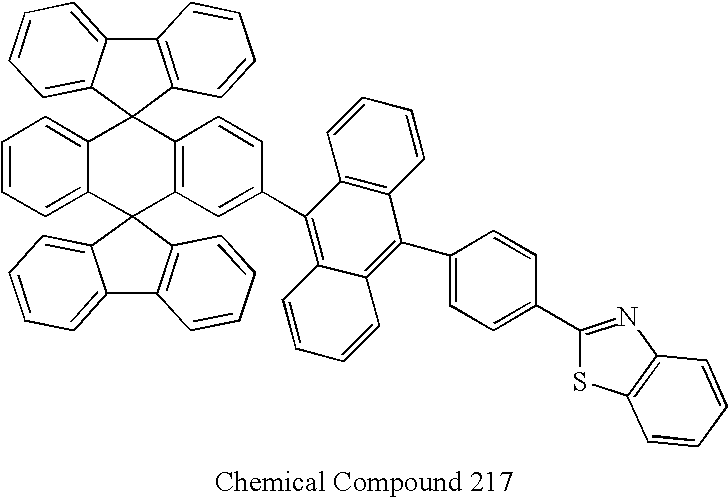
C12=CC=CC=C1C1(C3=C(C=CC(C4=C5C(=C(C6=CC=C(C7=NC8=C(S7)C=CC=C8)C=C6)C6=C4C=CC=C6)C=CC=C5)=C3)C23C2=CC=CC=C2C2=C3C=CC=C2)C2=C(C3=CC=CC=C31)C=CC=C2
